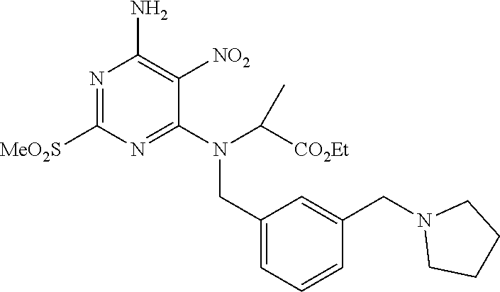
C1(CN(C(C)[CO2Et])C2=NC([MeO2S])=NC(N)=C2[NO2])=CC=CC(CN2CCCC2)=C1
